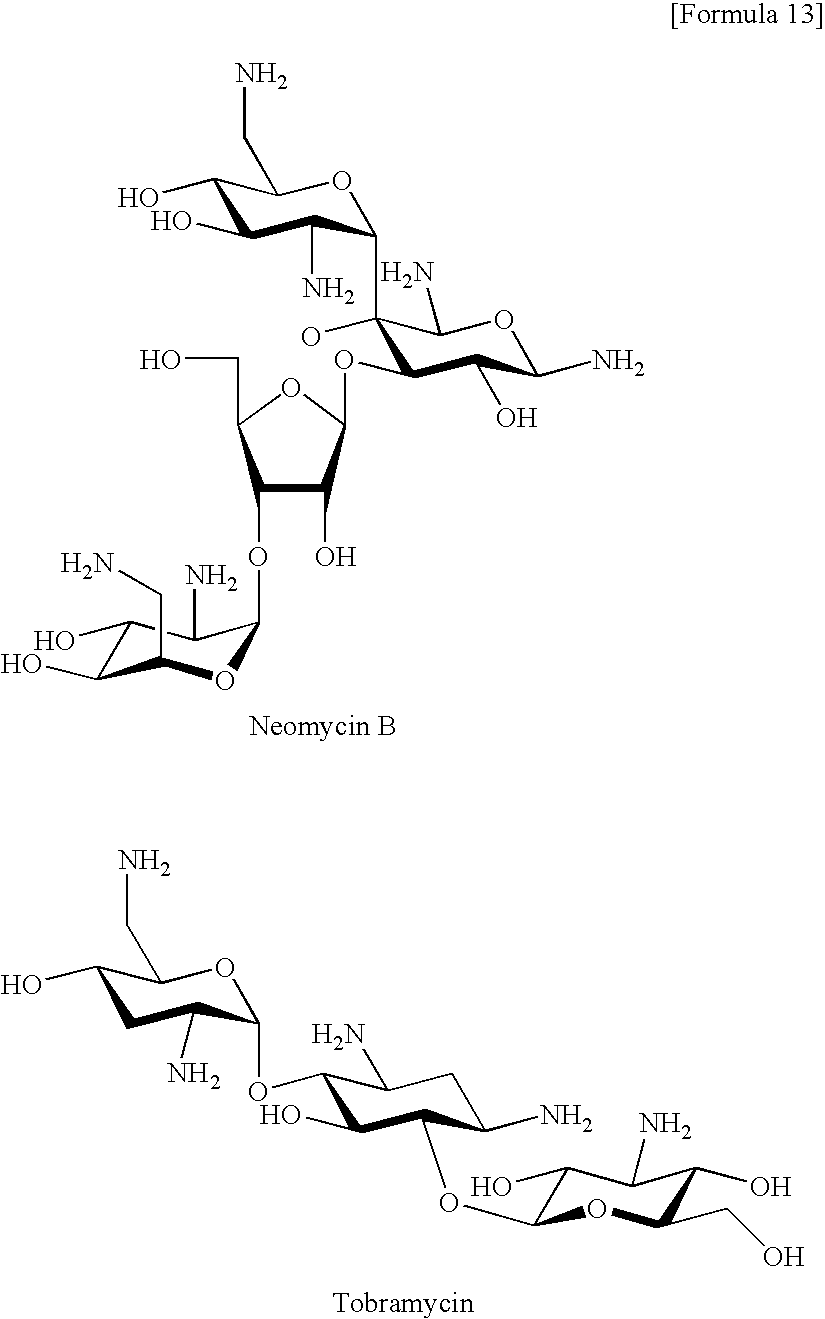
C1(O)C(O)C(N)C(C2(O)C(OC3C(O)C(OC4OC(CN)C(O)C(O)C4N)C(CO)O3)C(O)C(N)OC2N)OC1CN.C1(O)CC(N)C(OC2C(O)C(OC3C(O)C(N)C(O)C(CO)O3)C(N)CC2N)OC1CN
